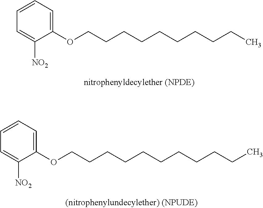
C1(OCCCCCCCCCC)=CC=CC=C1[NO2].C1(OCCCCCCCCCCC)=CC=CC=C1[NO2]
